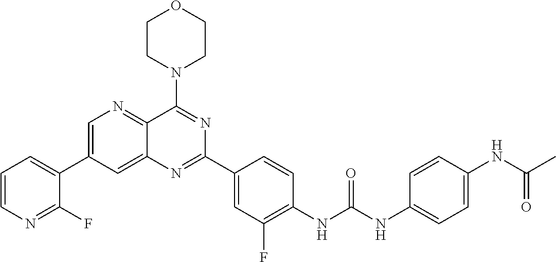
C1=C(C2=CC=CN=C2F)C=C2C(=N1)C(N1CCOCC1)=NC(C1=CC(F)=C(NC(NC3=CC=C(NC(C)=O)C=C3)=O)C=C1)=N2
